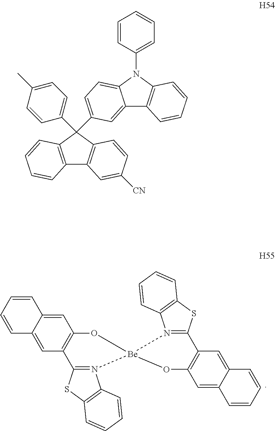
C1=C2C(=CC3=C1O[Be]1(N4=C3SC3=C4C=CC=C3)N3=C(C4=C(C=C5C(=C4)C=CC=C5)O1)SC1=C3C=CC=C1)C=CC=C2.C12=C(C(C3=CC=C(C)C=C3)(C3=CC=C4C(=C3)C3=C(N4C4=CC=CC=C4)C=CC=C3)C3=C1C=C([CN])C=C3)C=CC=C2
